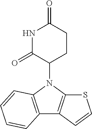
N1(C2CCC(=O)NC2=O)C2=C(C3=C1C=CC=C3)C=CS2
